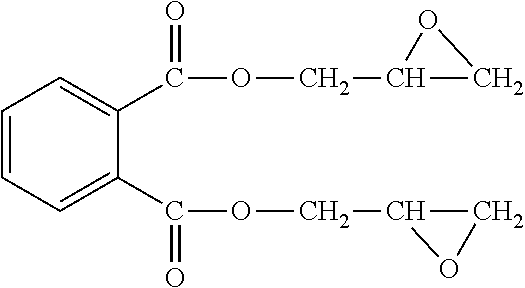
C1=CC=C(C(OCC2CO2)=O)C(C(OCC2CO2)=O)=C1
